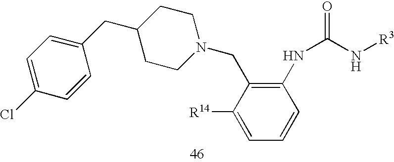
C1=C(Cl)C=CC(CC2CCN(CC3=C(NC(=O)N[R3])C=CC=C3[R14])CC2)=C1
